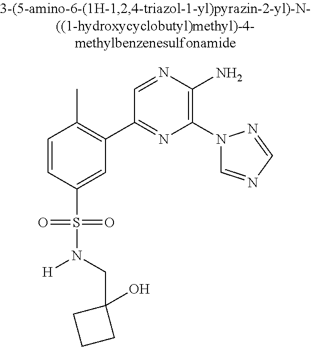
C1=CC(S(=O)(=O)N(CC2(O)CCC2)[H])=CC(C2=NC(N3C=NC=N3)=C(N)N=C2)=C1C
